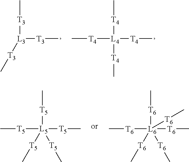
C[T3][L3]([T3]C)[T3]C.C[T4][L4]([T4]C)([T4]C)[T4]C.C[T5][L5]([T5]C)([T5]C)([T5]C)[T5]C.C[T6][L6]([T6]C)([T6]C)([T6]C)([T6]C)[T6]C
